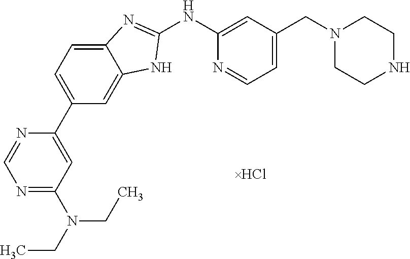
N1=C(N(CC)CC)C=C(C2=CC=C3C(=C2)NC(NC2=CC(CN4CCNCC4)=CC=N2)=N3)N=C1
